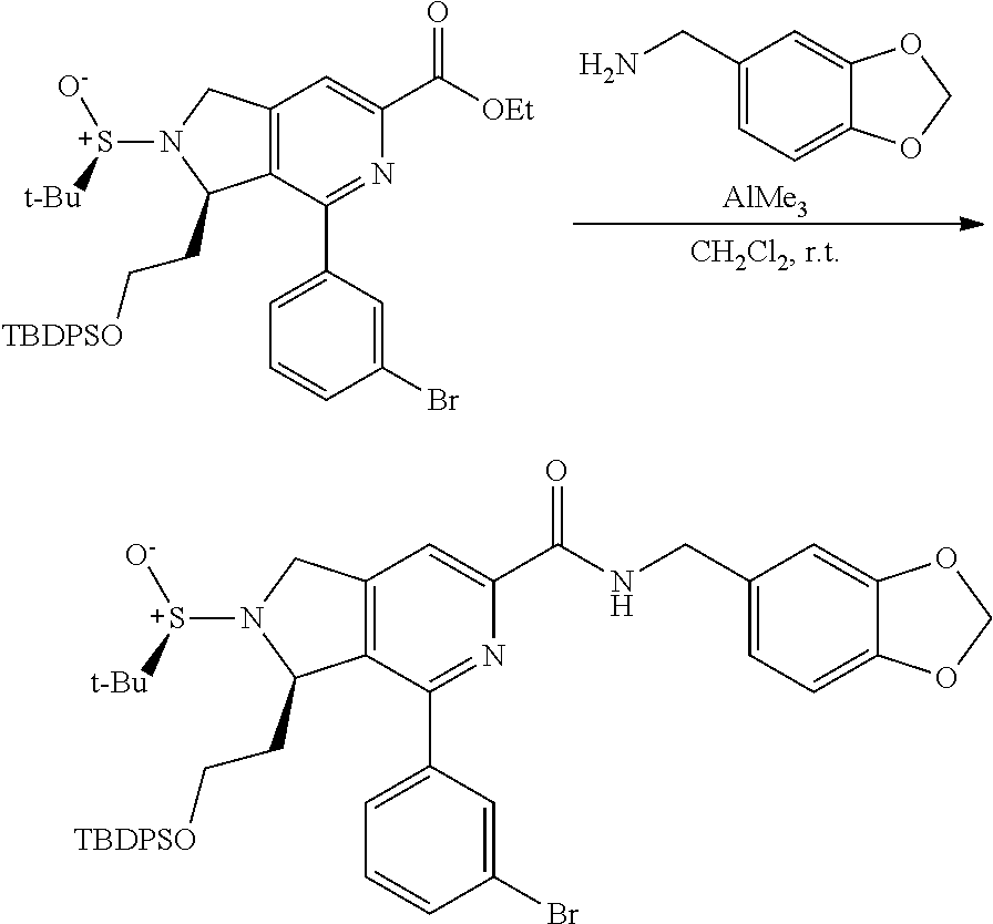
C1=C(CN)C=C2C(=C1)OCO2.[AlMe3].C12=C(C(C3=CC=CC(Br)=C3)=NC(C([OEt])=O)=C1)C(CC[TBDPSO])N([S+]([t-Bu])[O-])C2.C12=C(C(C3=CC=CC(Br)=C3)=NC(C(=O)NCC3=CC=C4C(=C3)OCO4)=C1)C(CC[TBDPSO])N([S+]([t-Bu])[O-])C2
